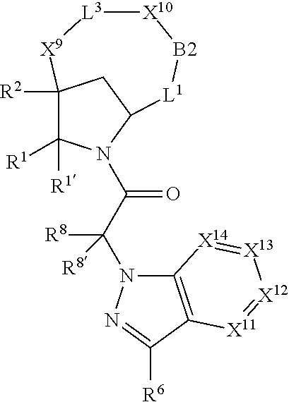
C1([R1])([R1])N(C(C(N2C3=C(C([R6])=N2)[X11]=[X12][X13]=[X14]3)([R8])[R8])=O)C2CC1([R2])[X9][L3][X10][B2][L1]2
